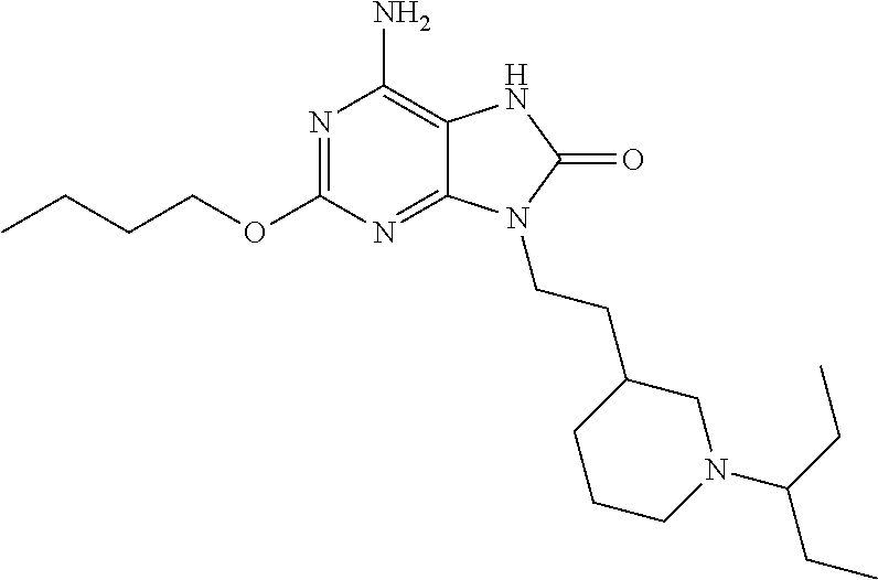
N1=C(OCCCC)N=C2C(=C1N)NC(=O)N2CCC1CCCN(C(CC)CC)C1
